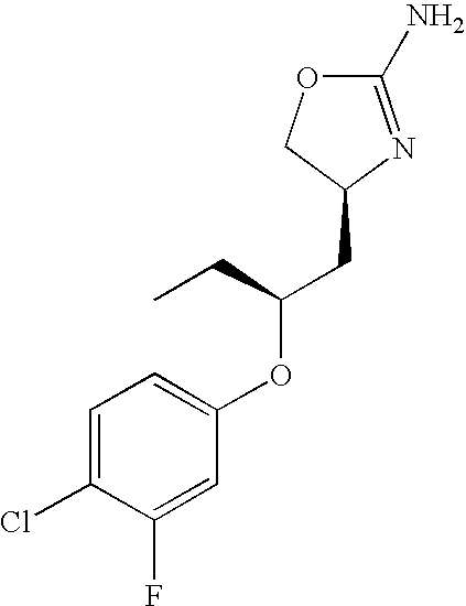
O1C(N)=NC(CC(OC2=CC=C(Cl)C(F)=C2)CC)C1
